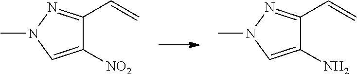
C1([NO2])=CN(C)N=C1C=C.C1(N)=CN(C)N=C1C=C
